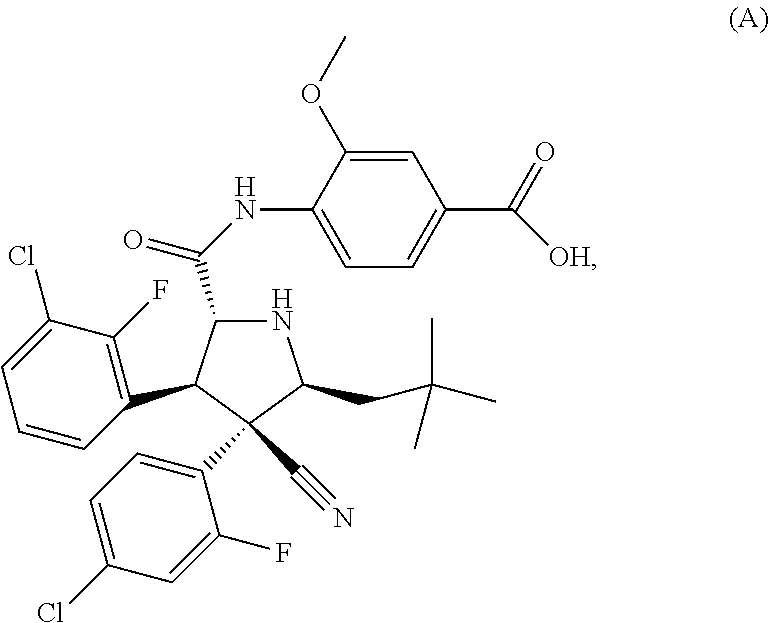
C1=C(OC)C(NC(=O)C2NC(CC(C)(C)C)C(C3=CC=C(Cl)C=C3F)(C#N)C2C2=C(F)C(Cl)=CC=C2)=CC=C1C(=O)[OH]
